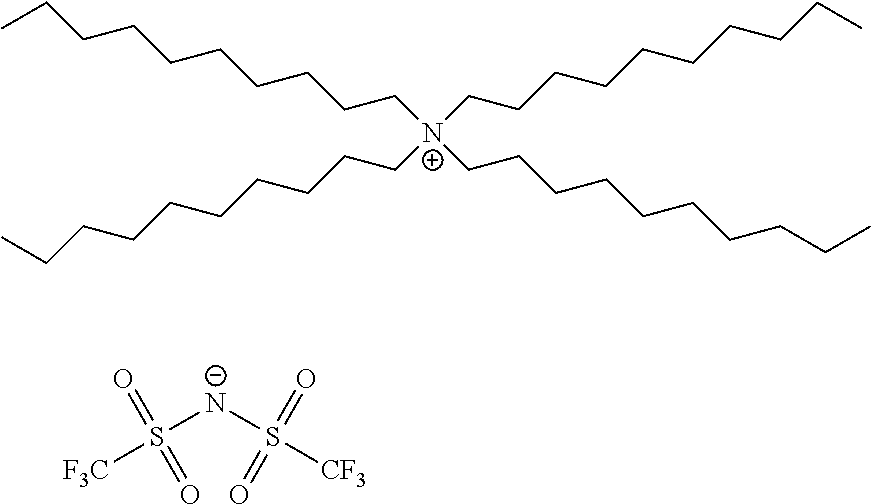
C(CCCCCC[N+](CCCCCCCCCC)(CCCCCCCCCC)CCCCCCCCCC)CCC.S([N-]S([CF3])(=O)=O)([F3C])(=O)=O
